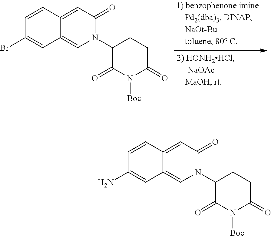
C1=CC2=CC(=O)N(C3C(=O)N([Boc])C(=O)CC3)C=C2C=C1Br.C1=CC2=CC(=O)N(C3C(=O)N([Boc])C(=O)CC3)C=C2C=C1N
